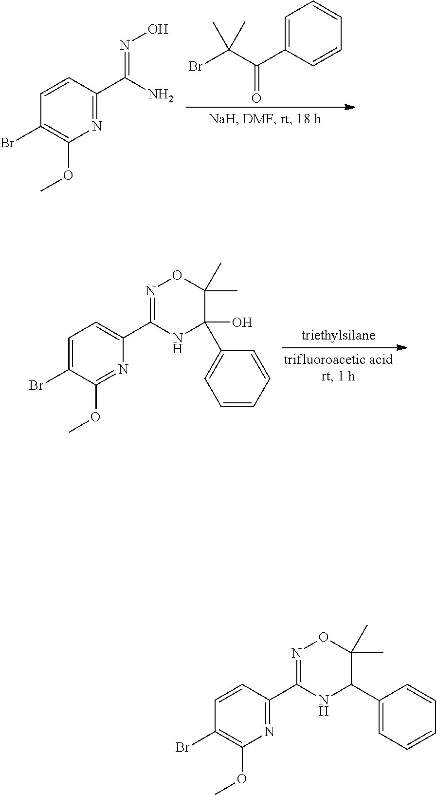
N1=C(C(N)=NO)C=CC(Br)=C1OC.C1=C(C(C(Br)(C)C)=O)C=CC=C1.N1=C(OC)C(Br)=CC=C1C1=NOC(C)(C)C(O)(C2=CC=CC=C2)N1.N1=C(C2=NOC(C)(C)C(C3=CC=CC=C3)N2)C=CC(Br)=C1OC
